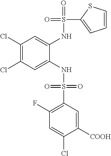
C1(Cl)=C(Cl)C=C(NS(=O)(=O)C2=C(F)C=C(Cl)C([COOH])=C2)C(NS(=O)(C2=CC=CS2)=O)=C1
